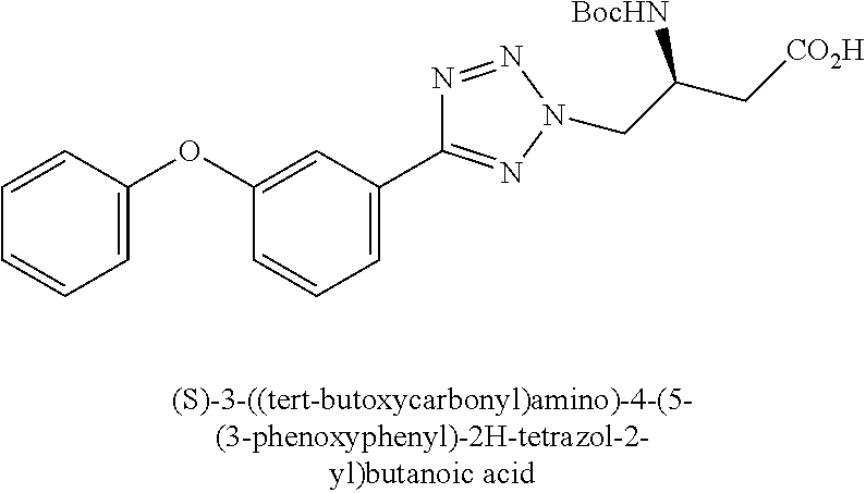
C1=C(OC2=CC(C3=NN(CC(C[CO2H])[BocHN])N=N3)=CC=C2)C=CC=C1
